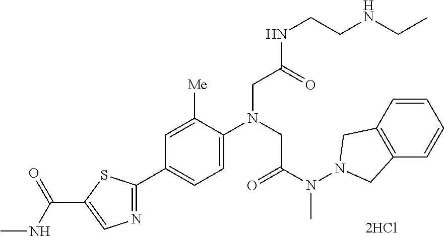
C1=C([Me])C(N(CC(N(N2CC3=C(C2)C=CC=C3)C)=O)CC(NCCNCC)=O)=CC=C1C1=NC=C(C(NC)=O)S1
